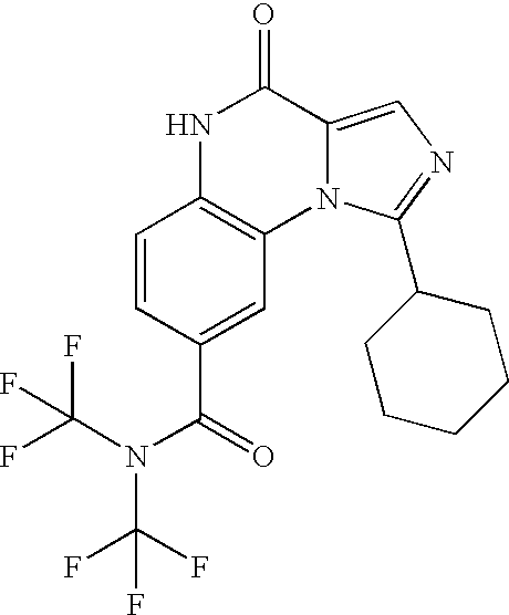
C1=CC(C(=O)N(C(F)(F)F)C(F)(F)F)=CC2=C1NC(=O)C1=CN=C(C3CCCCC3)N21
